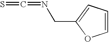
S=C=NCC1=CC=CO1
